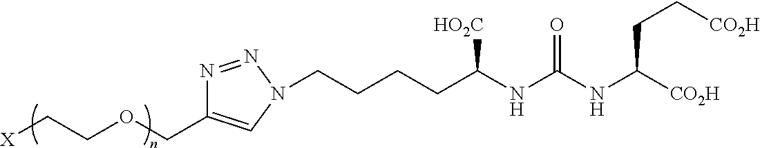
[X]CCOCC1=CN(CCCCC(NC(NC([CO2H])CC[CO2H])=O)[HO2C])N=N1
